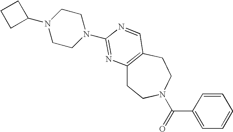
C1CN(C2=NC3=C(CCN(C(C4=CC=CC=C4)=O)CC3)C=N2)CCN1C1CCC1
